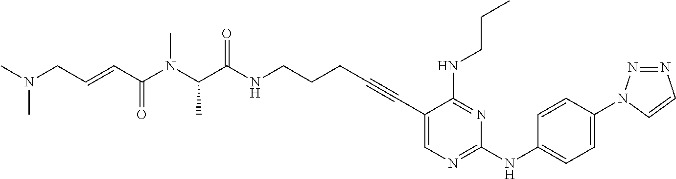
C1(C#CCCCNC(C(N(C(C=CCN(C)C)=O)C)C)=O)=CN=C(NC2=CC=C(N3N=NC=C3)C=C2)N=C1NCCC
